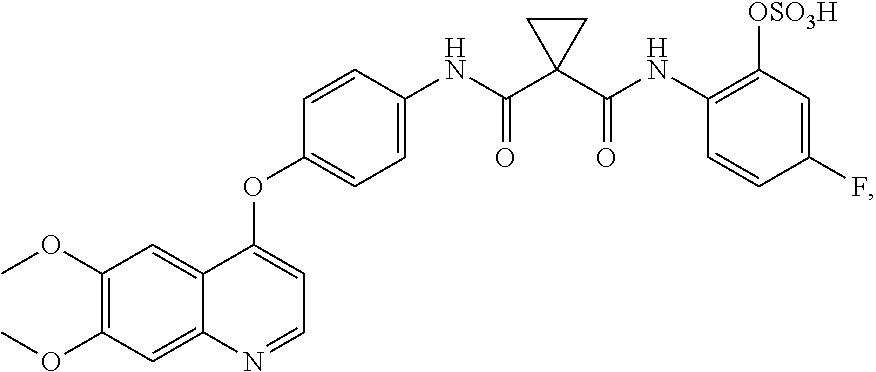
C1(OC)=C(OC)C=C2C(=C1)C(OC1=CC=C(NC(C3(C(NC4=C([OSO3H])C=C(F)C=C4)=O)CC3)=O)C=C1)=CC=N2
